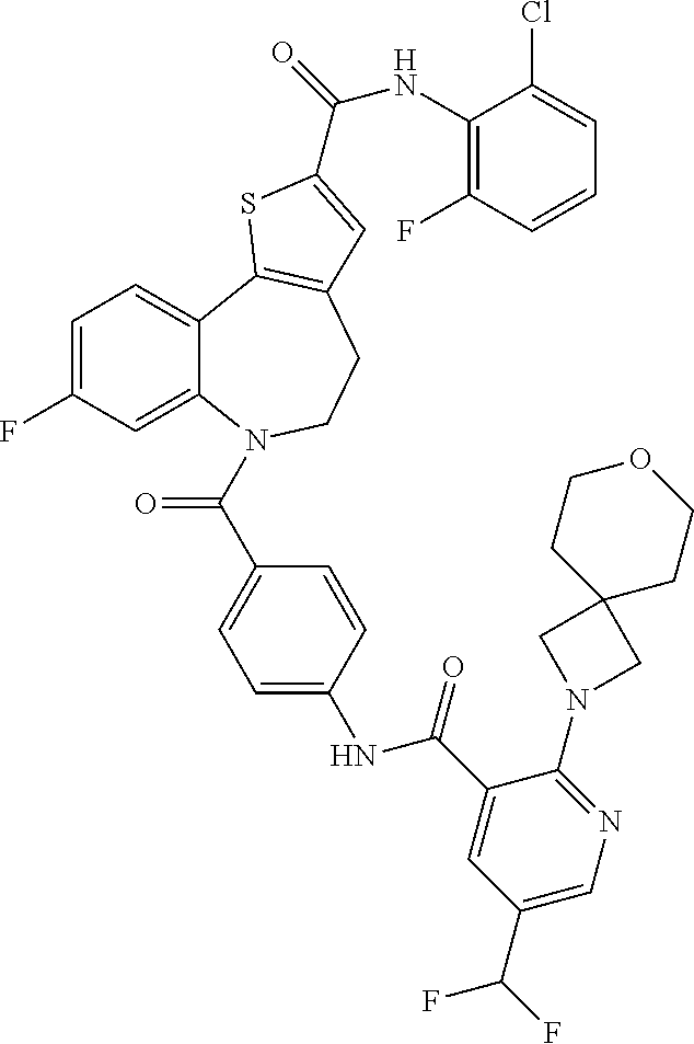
C1=C(F)C=C2C(=C1)C1=C(CCN2C(=O)C2=CC=C(NC(=O)C3=CC(C(F)F)=CN=C3N3CC4(C3)CCOCC4)C=C2)C=C(C(NC2=C(F)C=CC=C2Cl)=O)S1
